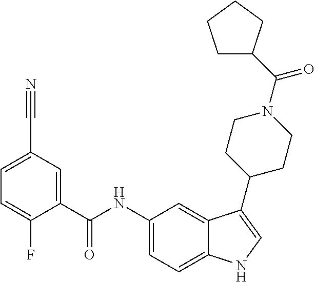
C1=C(C#N)C=C(C(NC2=CC=C3C(=C2)C(C2CCN(C(=O)C4CCCC4)CC2)=CN3)=O)C(F)=C1
